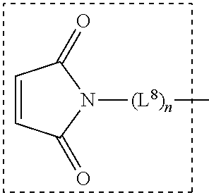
C1=CC(=O)N([(L8)n]C)C1=O
